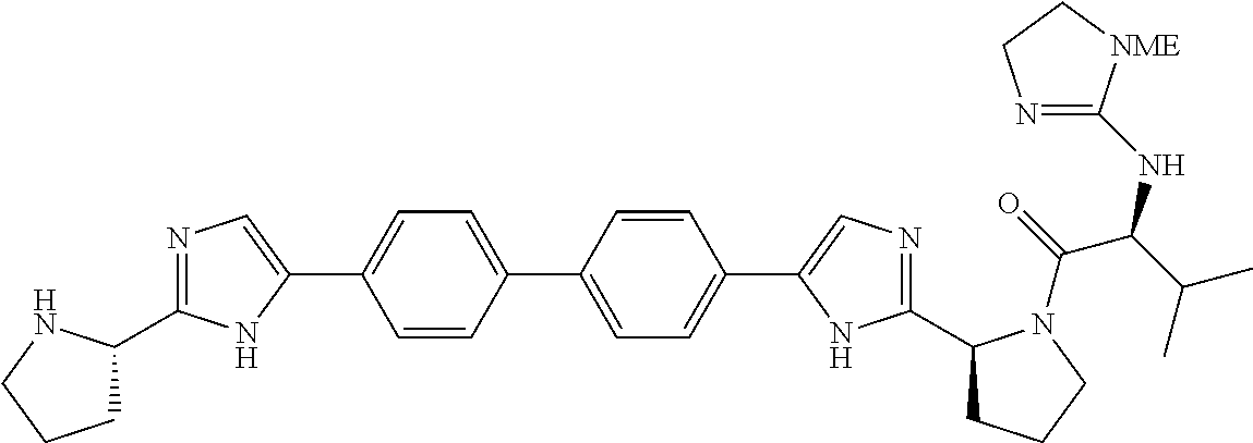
C1=CC(C2=CC=C(C3=CN=C(C4CCCN4)N3)C=C2)=CC=C1C1=CN=C(C2CCCN2C(=O)C(C(C)C)NC2=NCC[NME]2)N1
